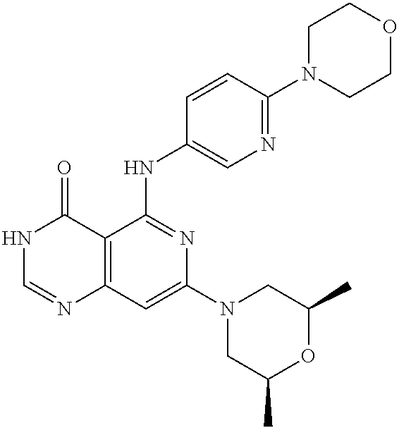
C12=C(C=C(N3CC(C)OC(C)C3)N=C1NC1=CN=C(N3CCOCC3)C=C1)N=CNC2=O
